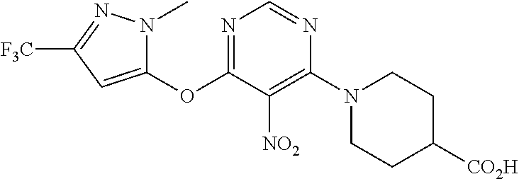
C1(OC2=NC=NC(N3CCC([CO2H])CC3)=C2[NO2])=CC([F3C])=NN1C
